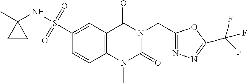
C1=CC2=C(C=C1S(=O)(=O)NC1(C)CC1)C(=O)N(CC1=NN=C(C(F)(F)F)O1)C(=O)N2C
